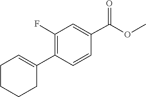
C1(C2=CCCCC2)=C(F)C=C(C(=O)OC)C=C1
